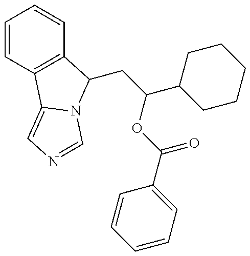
C1=CC2=C(C=C1)C(CC(OC(=O)C1=CC=CC=C1)C1CCCCC1)N1C2=CN=C1
